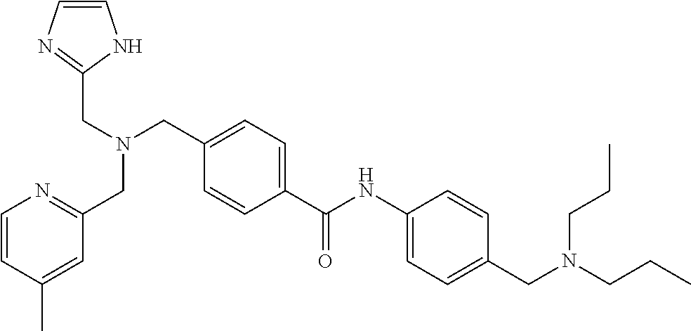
C1=C(C(NC2=CC=C(CN(CCC)CCC)C=C2)=O)C=CC(CN(CC2=NC=CC(C)=C2)CC2=NC=CN2)=C1
